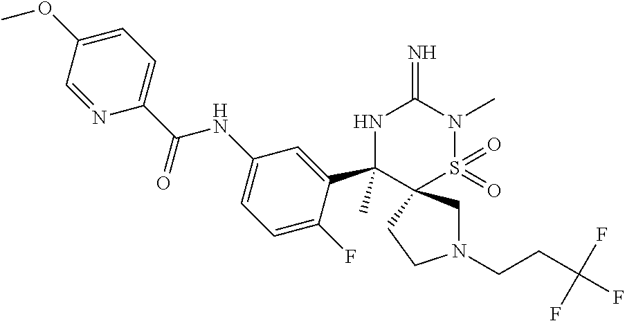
C1(OC)=CC=C(C(NC2=CC=C(F)C(C3(C)NC(=N)N(C)S(=O)(=O)C34CN(CCC(F)(F)F)CC4)=C2)=O)N=C1
